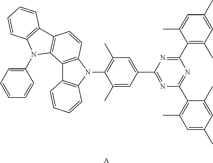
C1(C)=CC(C2=NC(C3=C(C)C=C(C)C=C3C)=NC(C3=C(C)C=C(C)C=C3C)=N2)=CC(C)=C1N1C2=C(C3=C1C=CC=C3)C1=C(C=C2)C2=C(N1C1=CC=CC=C1)C=CC=C2.[A]
